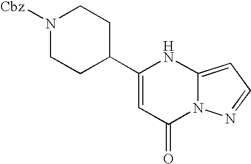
N1([Cbz])CCC(C2=CC(=O)N3C(=CC=N3)N2)CC1
